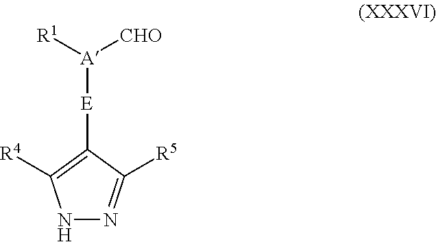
[E](C1=C([R4])NN=C1[R5])[A]([CHO])[R1]
